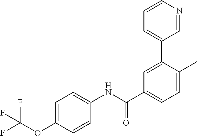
C1(C2=CC(C(NC3=CC=C(OC(F)(F)F)C=C3)=O)=CC=C2C)=CC=CN=C1
